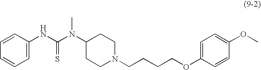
C1=C(NC(N(C2CCN(CCCCOC3=CC=C(OC)C=C3)CC2)C)=S)C=CC=C1
